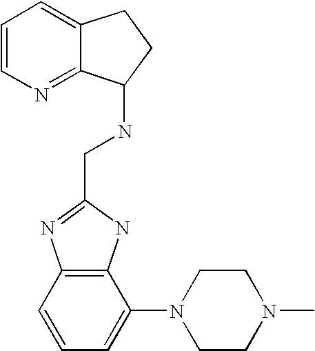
C12=C(C=CC=C1N1CCN(C)CC1)N=C(CNC1C3=NC=CC=C3CC1)N2
